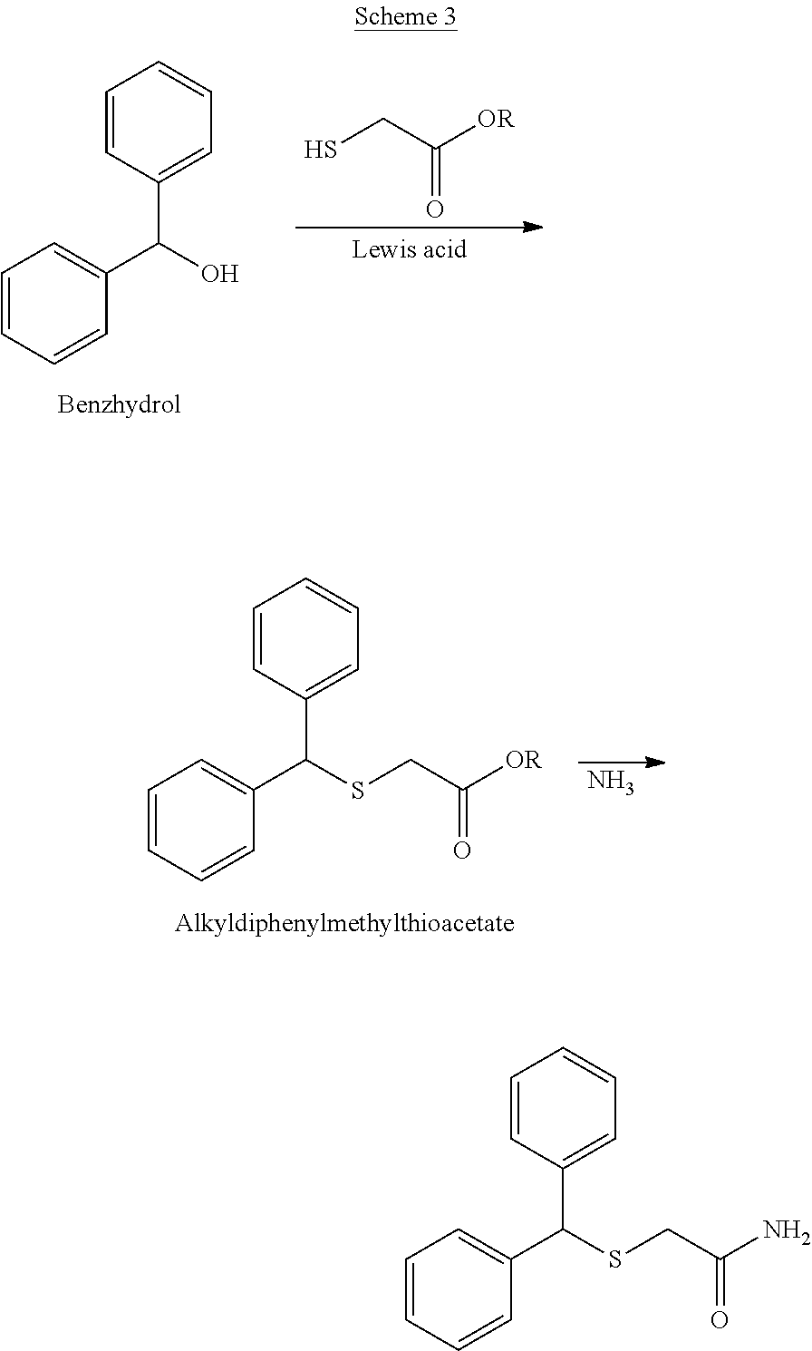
SCC([OR])=O.C1=CC=CC(C(O)C2=CC=CC=C2)=C1.N.C1=CC=CC(C(SCC([OR])=O)C2=CC=CC=C2)=C1.C1=CC=CC(C(SCC(N)=O)C2=CC=CC=C2)=C1
